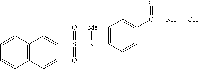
C1(S(N(C2=CC=C(C(NO)=O)C=C2)[Me])(=O)=O)=CC2=C(C=C1)C=CC=C2
